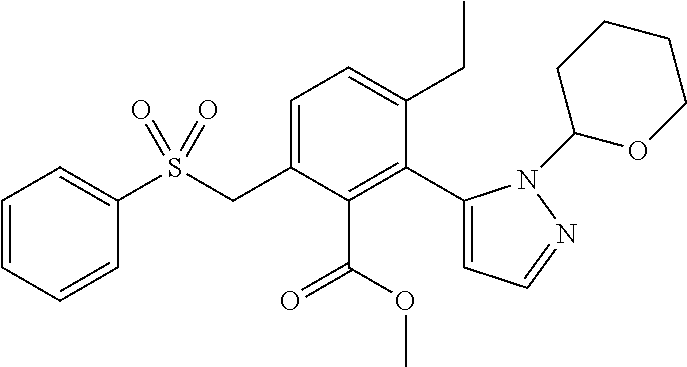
C1=C(CS(C2=CC=CC=C2)(=O)=O)C(C(OC)=O)=C(C2=CC=NN2C2CCCCO2)C(CC)=C1
